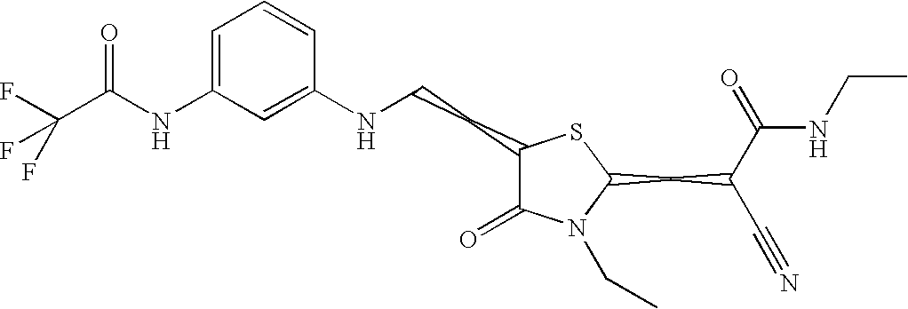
C1=C(NC(C(F)(F)F)=O)C=C(NCCC2C(=O)N(CC)C(CC(C#N)C(=O)NCC)S2)C=C1
